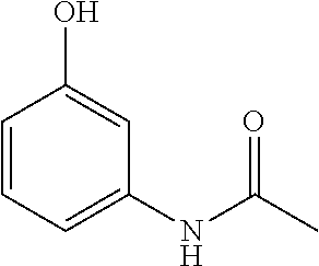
C1=CC=C(NC(C)=O)C=C1O
